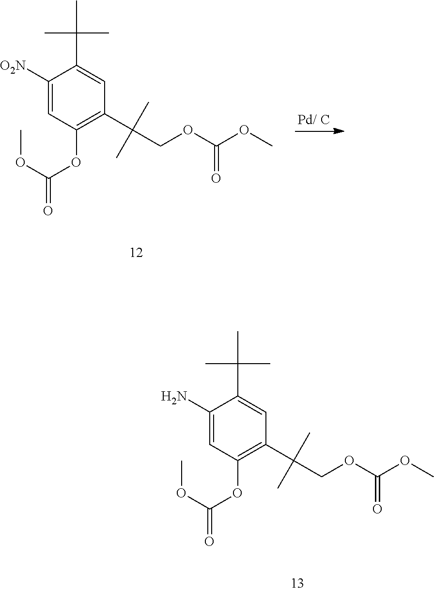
C1([O2N])=CC(OC(=O)OC)=C(C(COC(OC)=O)(C)C)C=C1C(C)(C)C.C1(N)=CC(OC(=O)OC)=C(C(COC(OC)=O)(C)C)C=C1C(C)(C)C
